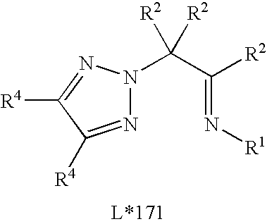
N(=C(C([R2])([R2])N1N=C([R4])C([R4])=N1)[R2])[R1]
